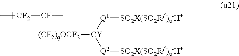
C[CF2][CF]([(CF2)qOCF2][CY]([Q1][SO2X(SO2Rf)a-H+])[Q2][SO2X(SO2Rf)a-H+])C
